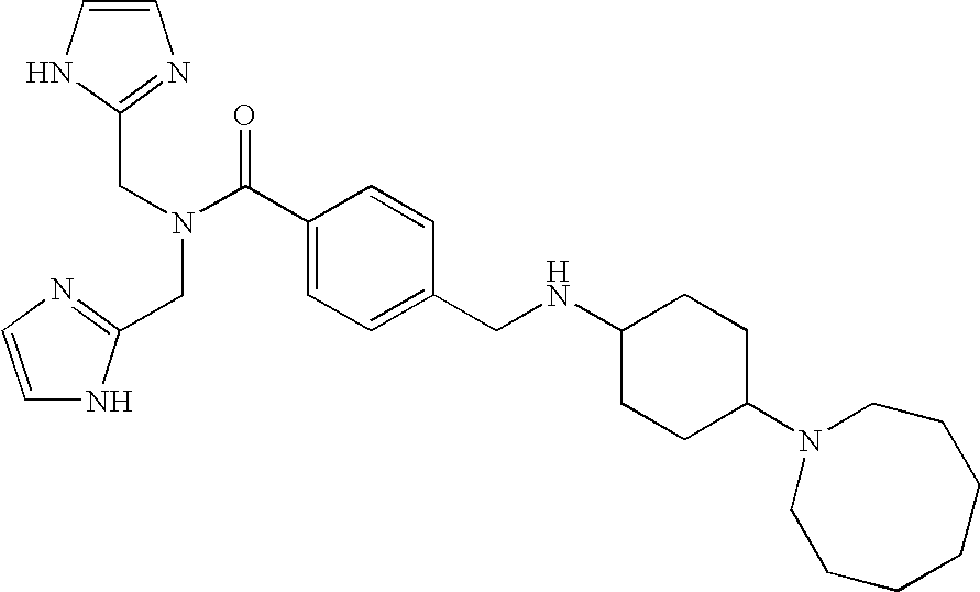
C1=CNC(CN(C(C2=CC=C(CNC3CCC(N4CCCCCCC4)CC3)C=C2)=O)CC2=NC=CN2)=N1
